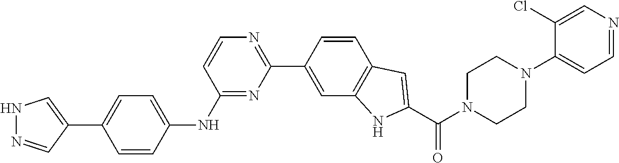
N1=C(NC2=CC=C(C3=CNN=C3)C=C2)C=CN=C1C1=CC2=C(C=C1)C=C(C(=O)N1CCN(C3=CC=NC=C3Cl)CC1)N2
